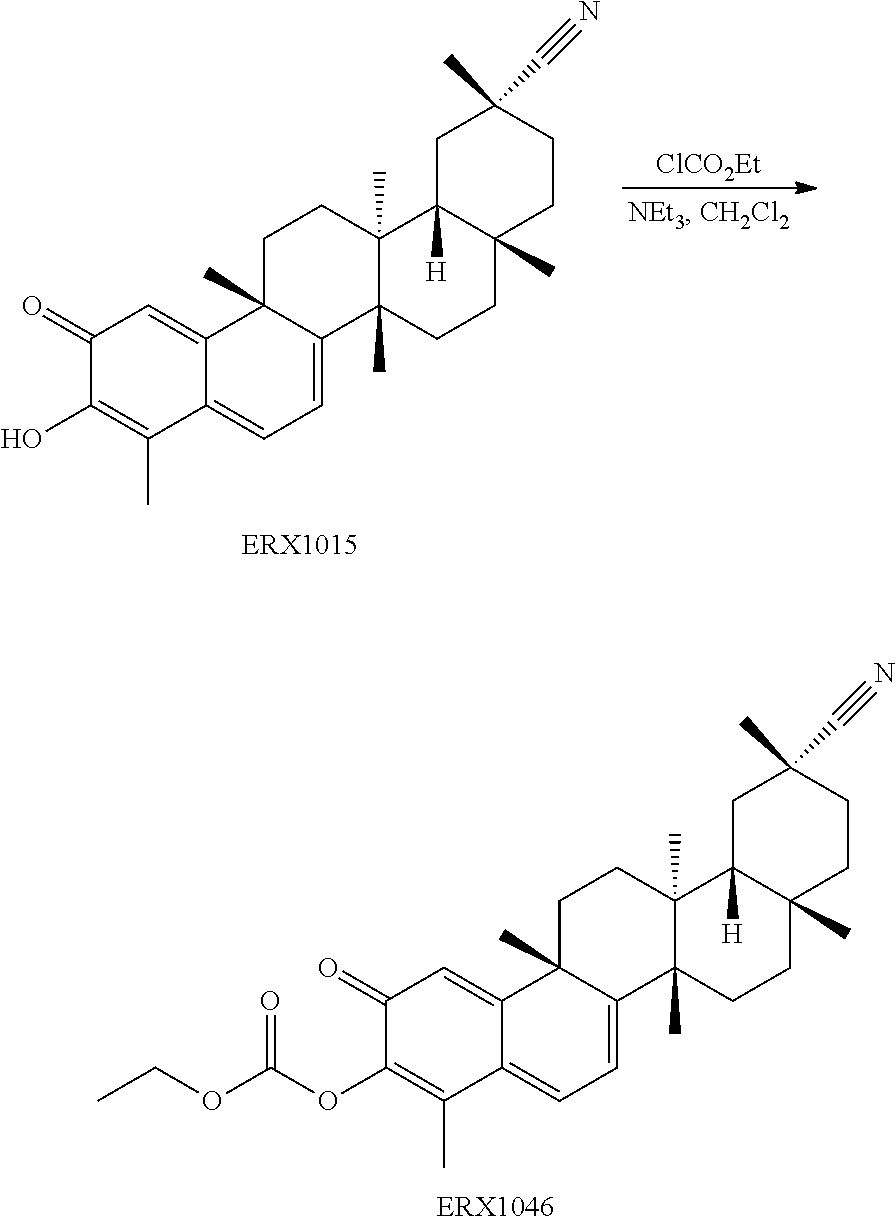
C1(=O)C(OC(OCC)=O)=C(C)C2=CC=C3C(C)(C2=C1)CCC1(C)C3(C)CCC2(C)C1([H])CC(C)(C#N)CC2.C1(=O)C(O)=C(C)C2=CC=C3C(C)(C2=C1)CCC1(C)C3(C)CCC2(C)C1([H])CC(C)(C#N)CC2.[ClCO2Et]
